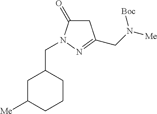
C1C([Me])CCCC1CN1C(=O)CC(CN([Me])[Boc])=N1
